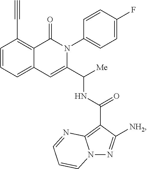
C12=CC=CC(C#C)=C1C(=O)N(C1=CC=C(F)C=C1)C(C([Me])NC(C1=C3N(N=C1[NH2])C=CC=N3)=O)=C2
